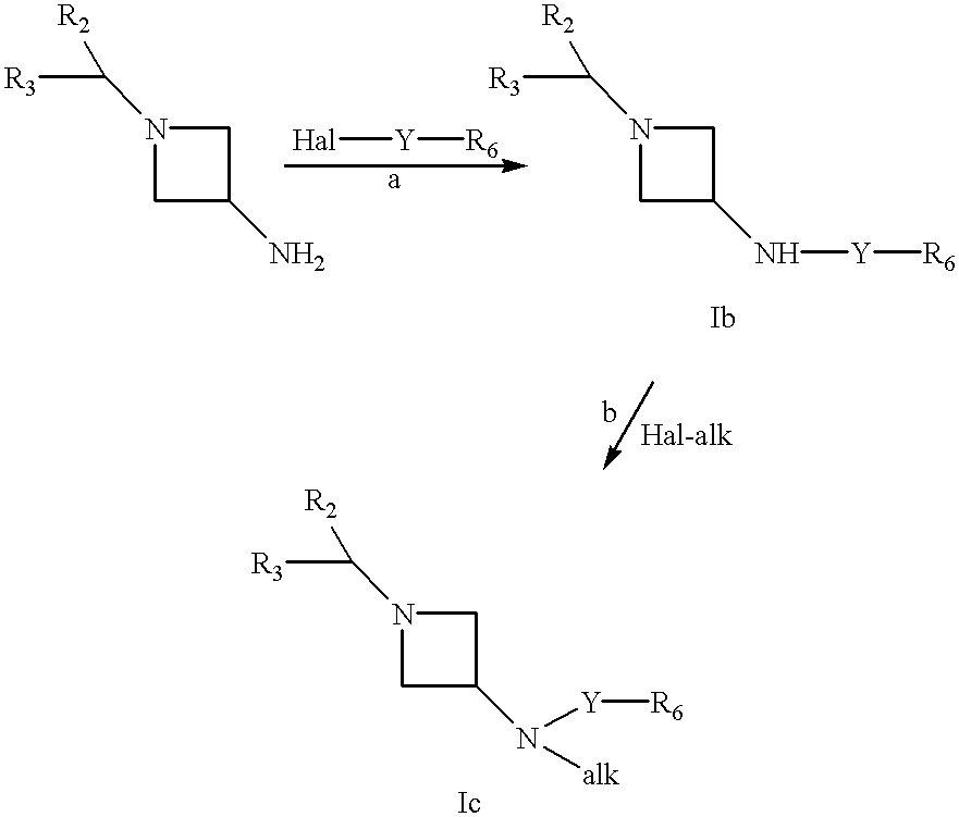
C1N(C([R3])[R2])CC1N.[Hal][Y][R6].C1N(C([R3])[R2])CC1N[Y][R6].C1N(C([R3])[R2])CC1N([Y][R6])[alk]
